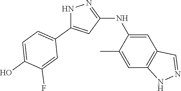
N1C(C2=CC=C(O)C(F)=C2)=CC(NC2=CC3=C(C=C2C)NN=C3)=N1
